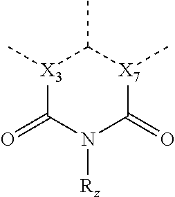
C1(C)[X3](C)C(=O)N([Rz])C(=O)[X7]1C
